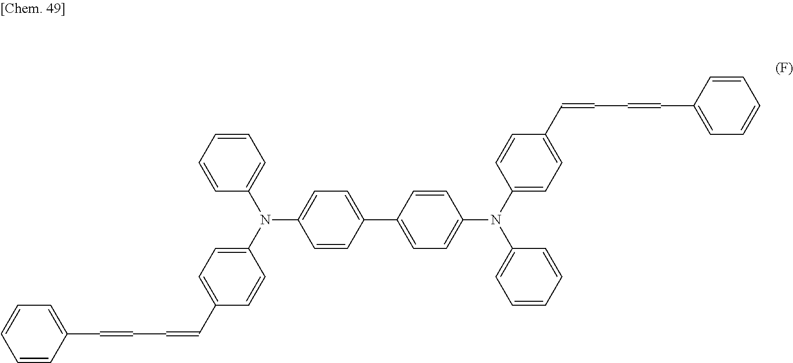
C1=CC(C2=CC=C(N(C3=CC=C(C=CC=CC4=CC=CC=C4)C=C3)C3=CC=CC=C3)C=C2)=CC=C1N(C1=CC=C(C=CC=CC2=CC=CC=C2)C=C1)C1=CC=CC=C1
